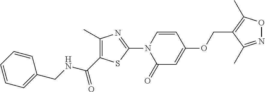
C1=CN(C2=NC(C)=C(C(NCC3=CC=CC=C3)=O)S2)C(=O)C=C1OCC1=C(C)ON=C1C
